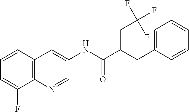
C12=C(C=CC=C1F)C=C(NC(=O)C(CC1=CC=CC=C1)CC(F)(F)F)C=N2
